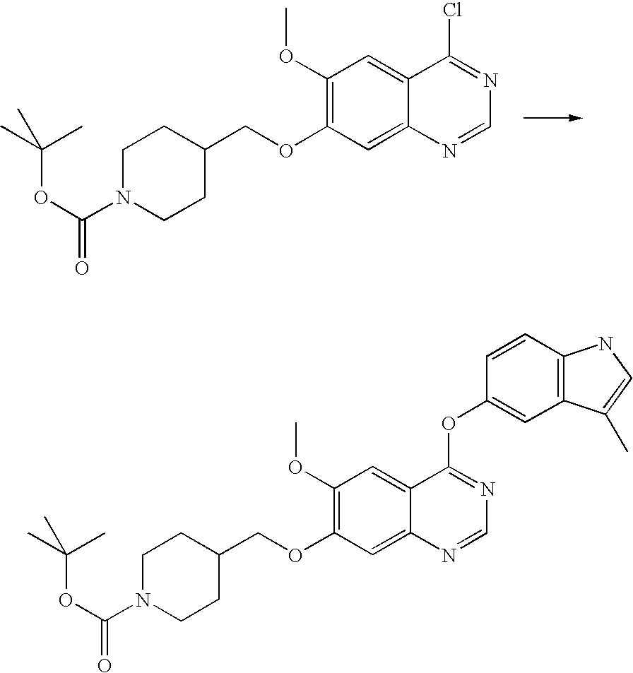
C1N(C(OC(C)(C)C)=O)CCC(COC2=C(OC)C=C3C(=C2)N=CN=C3Cl)C1.C(OC1=C(OC)C=C2C(=C1)N=CN=C2OC1=CC2=C(C=C1)NC=C2C)C1CCN(C(OC(C)(C)C)=O)CC1
